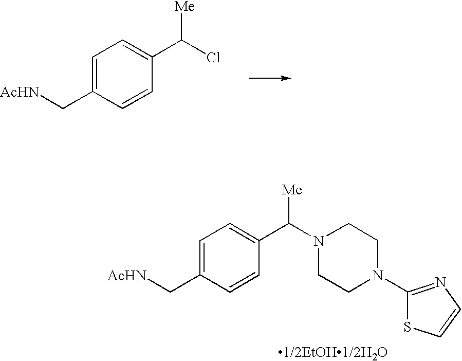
C1=C(C[AcHN])C=CC(C(Cl)[Me])=C1.C1=C(C[AcHN])C=CC(C(N2CCN(C3=NC=CS3)CC2)[Me])=C1
